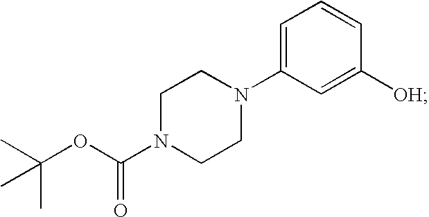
C1=C(N2CCN(C(OC(C)(C)C)=O)CC2)C=C([OH])C=C1
